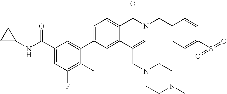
C1C(NC(C2=CC(F)=C(C)C(C3=CC=C4C(=C3)C(CN3CCN(C)CC3)=CN(CC3=CC=C(S(=O)(C)=O)C=C3)C4=O)=C2)=O)C1
